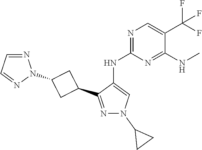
N1=C(NC2=CN(C3CC3)N=C2C2CC(N3N=CC=N3)C2)N=C(NC)C(C(F)(F)F)=C1
